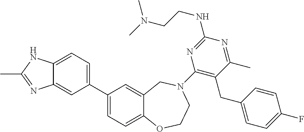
C1(C2=CC=C3C(=C2)N=C(C)N3)=CC=C2C(=C1)CN(C1=C(CC3=CC=C(F)C=C3)C(C)=NC(NCCN(C)C)=N1)CCO2
